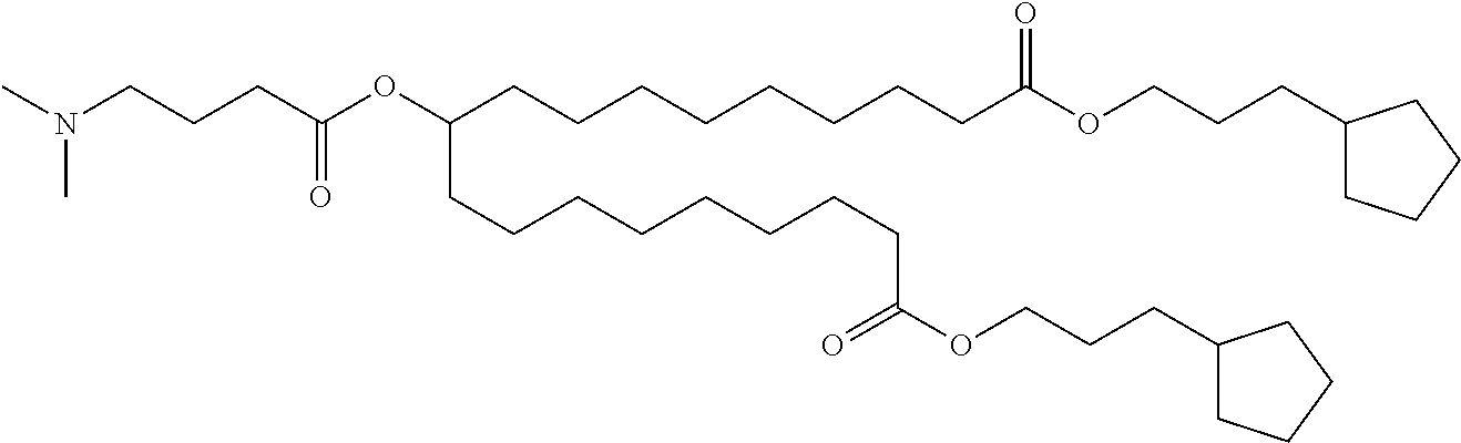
CN(C)CCCC(OC(CCCCCCCCC(OCCCC1CCCC1)=O)CCCCCCCCC(OCCCC1CCCC1)=O)=O
